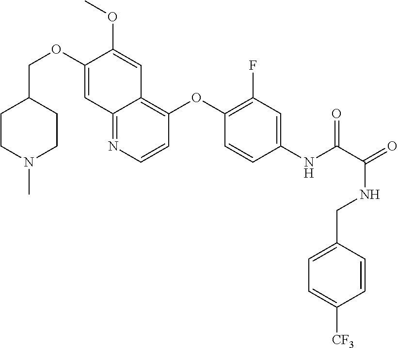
C1CN(C)CCC1COC1=CC2=NC=CC(OC3=C(F)C=C(NC(=O)C(NCC4=CC=C([CF3])C=C4)=O)C=C3)=C2C=C1OC
